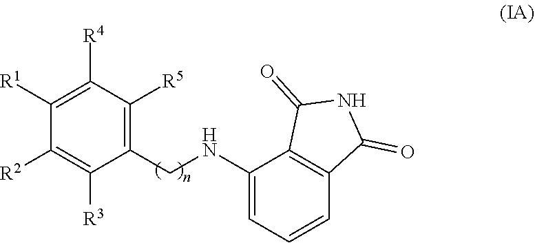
C1([R1])=C([R4])C([R5])=C(CNC2=CC=CC3=C2C(=O)NC3=O)C([R3])=C1[R2]
